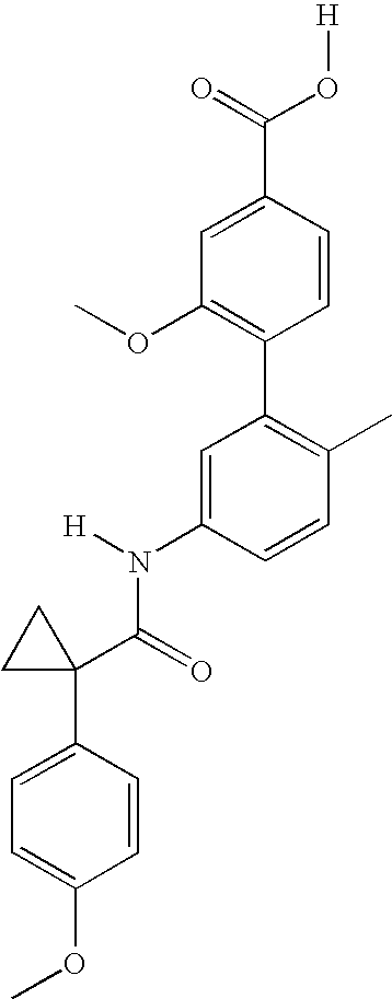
C1=C(N(C(C2(C3=CC=C(OC)C=C3)CC2)=O)[H])C=CC(C)=C1C1=C(OC)C=C(C(O[H])=O)C=C1
